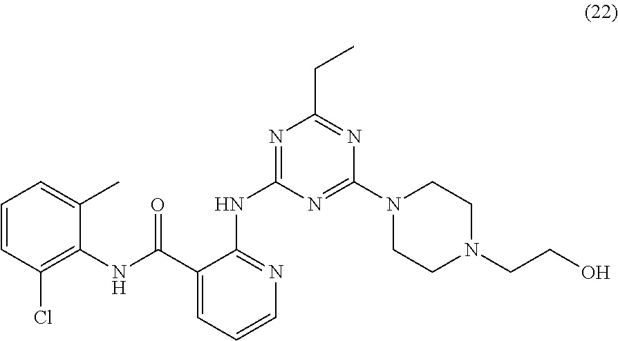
C1=CC(Cl)=C(NC(C2=CC=CN=C2NC2=NC(CC)=NC(N3CCN(CCO)CC3)=N2)=O)C(C)=C1
